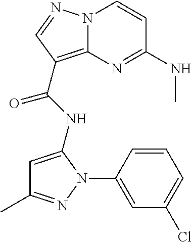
N12C(=C(C(NC3=CC(C)=NN3C3=CC(Cl)=CC=C3)=O)C=N1)N=C(NC)C=C2
